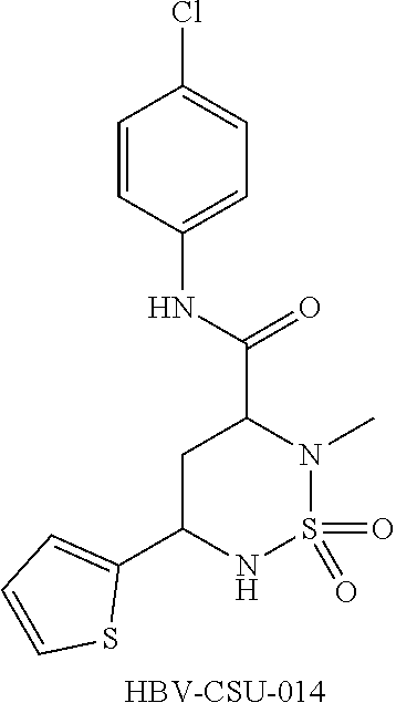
O=S1(=O)N(C)C(C(NC2=CC=C(Cl)C=C2)=O)CC(C2=CC=CS2)N1.[HBV-CSU-014]
